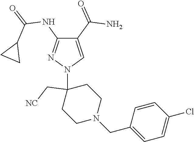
C1(C(=O)N)=CN(C2(C[NC])CCN(CC3=CC=C(Cl)C=C3)CC2)N=C1NC(=O)C1CC1
